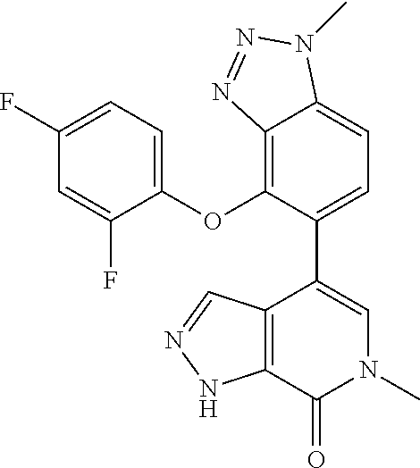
C12=C(C(=O)N(C)C=C1C1=CC=C3C(=C1OC1=CC=C(F)C=C1F)N=NN3C)NN=C2
